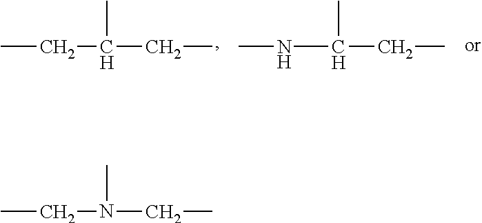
CCN(CC)C.CCC(CC)C.N(C(CC)C)C
